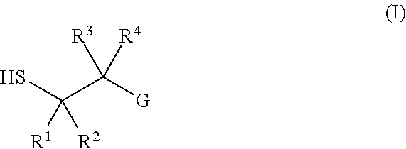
SC(C([G])([R3])[R4])([R1])[R2]
